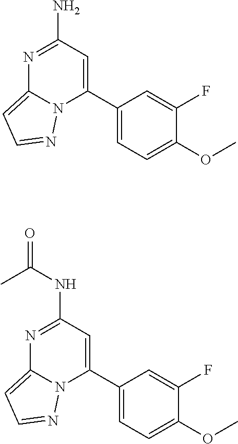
C1(C2=CC(N)=NC3=CC=NN23)=CC=C(OC)C(F)=C1.C1(C2=CC(NC(=O)C)=NC3=CC=NN23)=CC=C(OC)C(F)=C1
